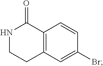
N1CCC2=C(C1=O)C=CC(Br)=C2
